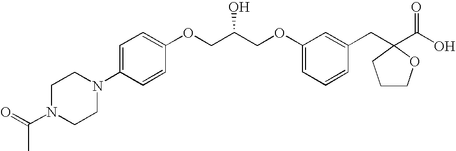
C1=C(N2CCN(C(C)=O)CC2)C=CC(OCC(COC2=CC=CC(CC3(C(=O)O)OCCC3)=C2)O)=C1
